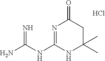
NC(NC1=NC(=O)CC(C)(C)N1)=N.Cl
